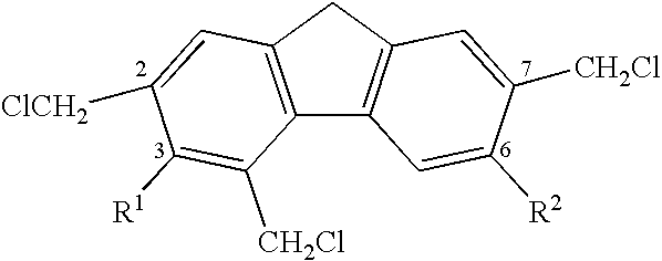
C12=C(CC3=C1C=C([R2])C([CH2Cl])=C3)C=C([ClCH2])C([R1])=C2[CH2Cl]
